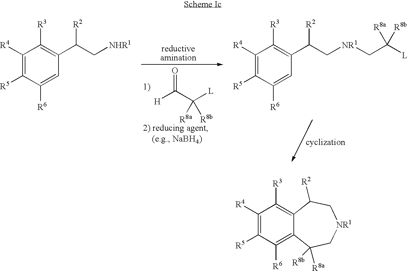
C1([R4])=C([R5])C([R6])=C2C(=C1[R3])C([R2])C[NR1]CC2([R8b])[R8a].[H]C(C([L])([R8a])[R8b])=O.C1([R4])=C([R5])C([R6])=CC(C(C[NHR1])[R2])=C1[R3].C1([R4])=C([R5])C([R6])=CC(C(C[NR1]CC([L])([R8b])[R8a])[R2])=C1[R3]
